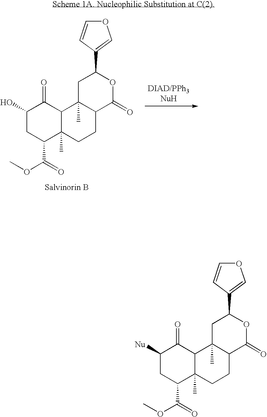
C1(O)CC(C(=O)OC)C2(C)C(C1=O)C1(C)C(CC2)C(=O)OC(C2=COC=C2)C1.C1([Nu])CC(C(=O)OC)C2(C)C(C1=O)C1(C)C(CC2)C(=O)OC(C2=COC=C2)C1
